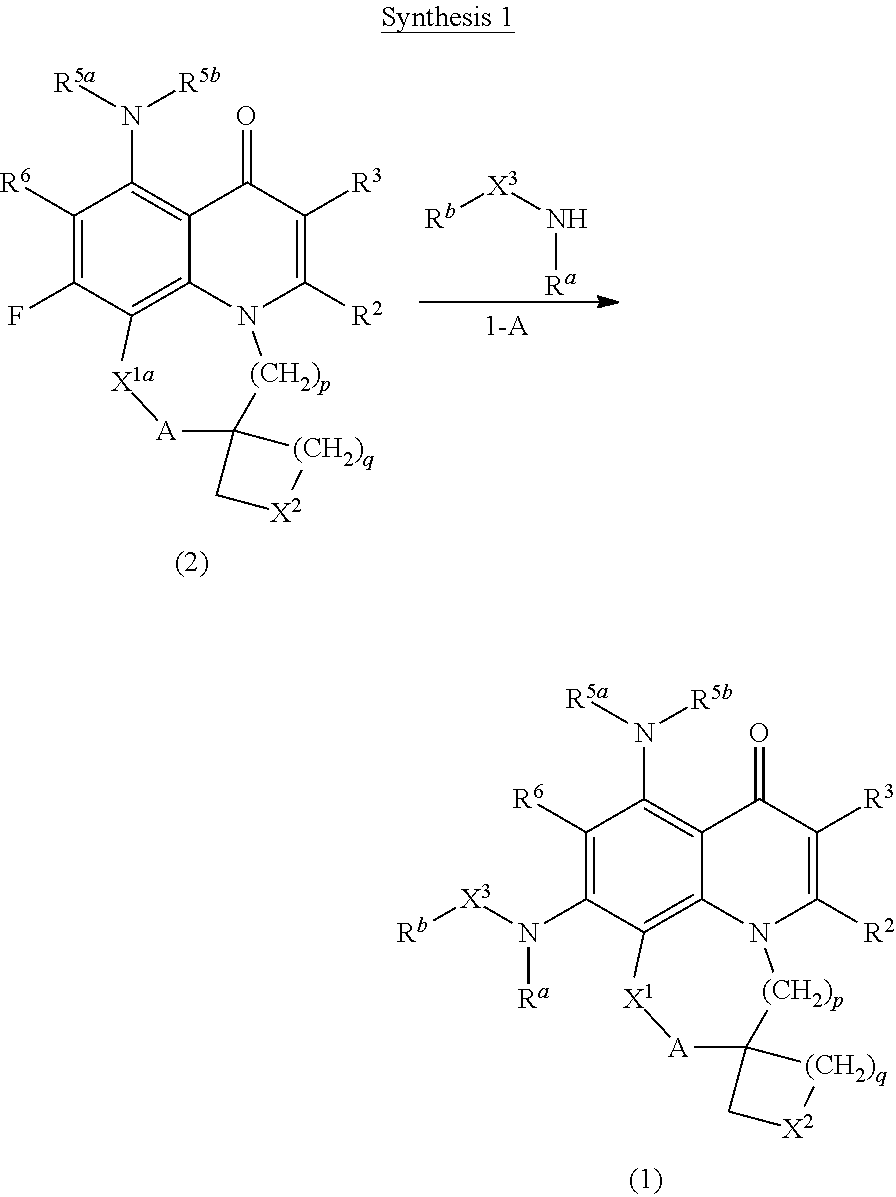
C1([R6])=C(N([X3][Rb])[Ra])C2=C3C(=C1N([R5a])[R5b])C(=O)C([R3])=C([R2])N3[(CH2)p]C1([A][X1]2)C[X2][(CH2)q]1.C1([R6])=C(F)C2=C3C(=C1N([R5a])[R5b])C(=O)C([R3])=C([R2])N3[(CH2)p]C1([A][X1a]2)C[X2][(CH2)q]1.[Rb][X3]N[Ra]
